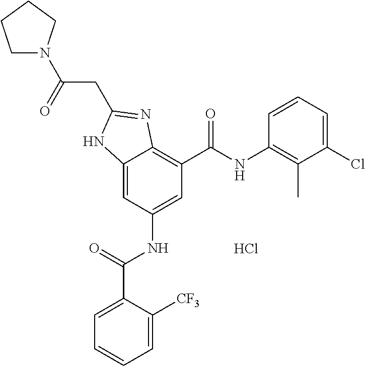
Cl.C12=CC(NC(C3=CC=CC=C3[CF3])=O)=CC(C(NC3=C(C)C(Cl)=CC=C3)=O)=C1N=C(CC(=O)N1CCCC1)N2
